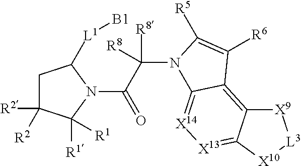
C1C([R2])([R2])C([R1])([R1])N(C(C([R8])([R8])N2C3=[X14][X13]=C4C(=C3C([R6])=C2[R5])[X9][L3][X10]4)=O)C1[L1][B1]
